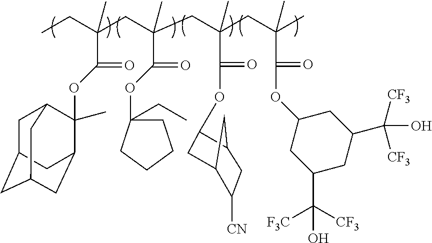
CCC(CC(CC(CC(C)(C)C(=O)OC1CC(C([CF3])([F3C])O)CC(C(O)([CF3])[CF3])C1)(C(=O)OC1CC2C([CN])CC1C2)C)(C)C(=O)OC1(CC)CCCC1)(C(=O)OC1(C)C2CC3CC(CC1C3)C2)C
